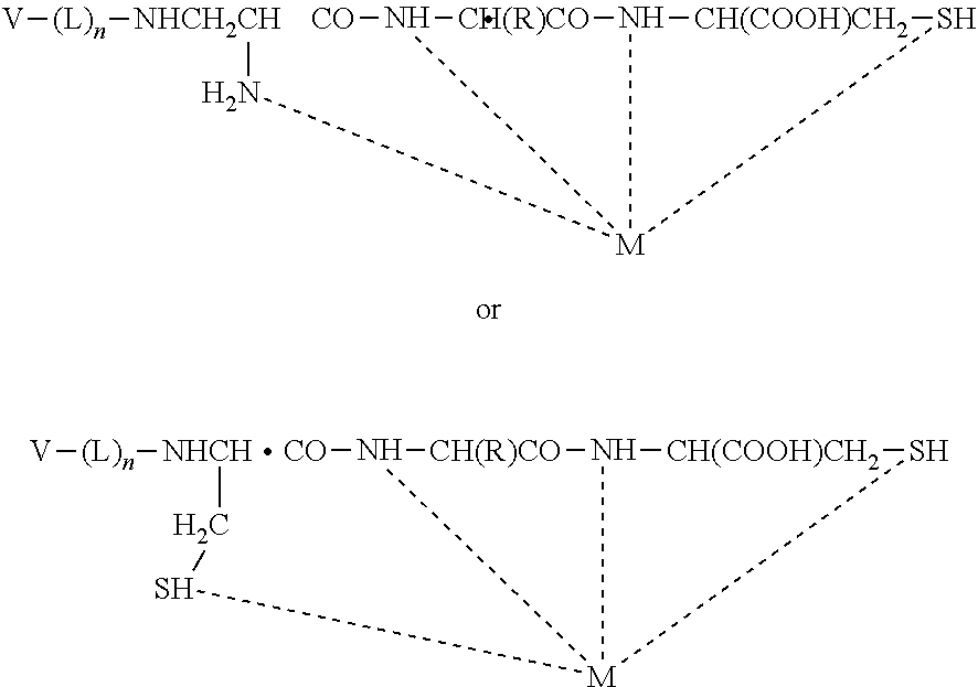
[V][(L)n][NHCH]CS[M]12N([CO])[CH(R)CO]N1[CH(COOH)CH2]S2.[V][(L)n][NHCH2CH]N[M]12N([CO])[CH(R)CO]N1[CH(COOH)CH2]S2
